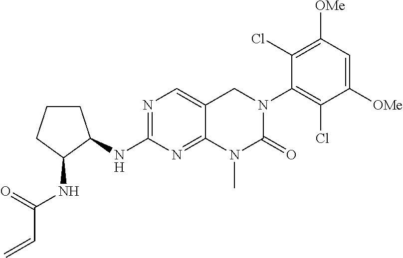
N(C1=NC=C2C(=N1)N(C)C(=O)N(C1=C(Cl)C([OMe])=CC([OMe])=C1Cl)C2)C1C(NC(C=C)=O)CCC1
